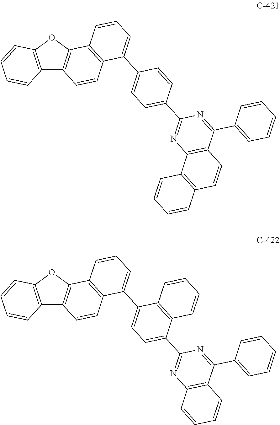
C12=C(OC3=C1C=CC1=C3C=CC=C1C1=CC=C(C3=NC4=C(C(C5=CC=CC=C5)=N3)C=CC3=C4C=CC=C3)C=C1)C=CC=C2.C12=C(OC3=C1C=CC1=C3C=CC=C1C1=CC=C(C3=NC4=C(C(C5=CC=CC=C5)=N3)C=CC=C4)C3=C1C=CC=C3)C=CC=C2
